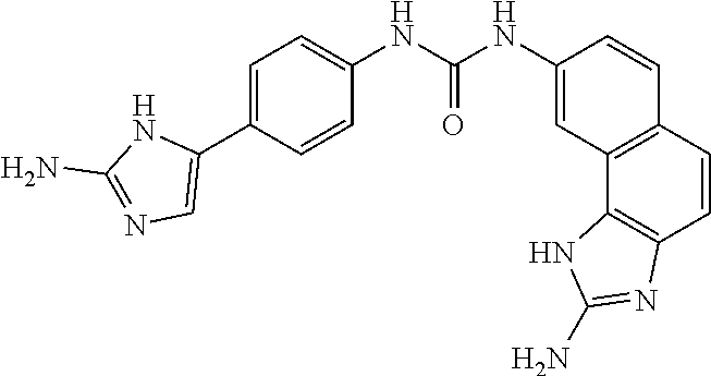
C1=CC(C2=CN=C(N)N2)=CC=C1NC(NC1=CC2=C(C=C1)C=CC1=C2NC(N)=N1)=O
